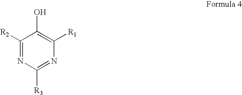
C1([R2])=NC([R3])=NC([R1])=C1O
